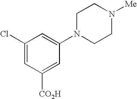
C1(Cl)=CC([CO2H])=CC(N2CCN([Me])CC2)=C1
